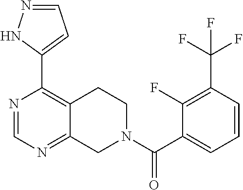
C1=CC(C(F)(F)F)=C(F)C(C(N2CC3=NC=NC(C4=CC=NN4)=C3CC2)=O)=C1
